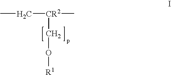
CC[CR2](C)CO[R1]
